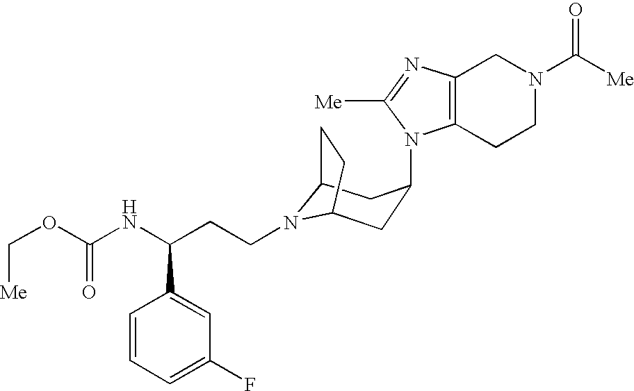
N1(CCC(NC(OC[Me])=O)C2=CC(F)=CC=C2)C2CC(N3C4=C(CN(C(=O)[Me])CC4)N=C3[Me])CC1CC2
